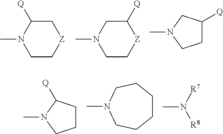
C1C([Q])N(C)CC[Z]1.C1([Q])CN(C)CC[Z]1.C1C([Q])CN(C)C1.C1CC([Q])N(C)C1.N1(C)CCCCCC1.CN([R7])[R8]
